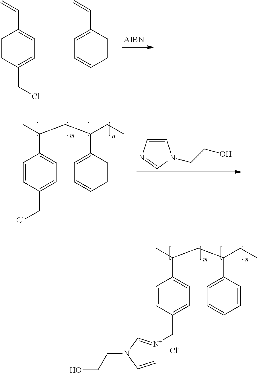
C1=CC(CCl)=CC=C1C=C.C1=CC=CC=C1C=C.C1=CC(CCl)=CC=C1C(C)CC(CC)C1=CC=CC=C1.C1=CN=CN1CCO.C1=CC(C[N+]2=CN(CCO)C=C2)=CC=C1C(C)CC(CC)C1=CC=CC=C1.[Cl-]
